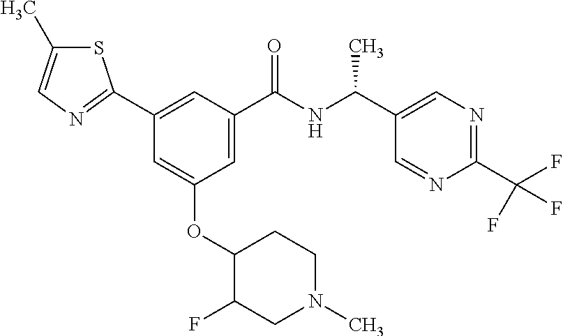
C1=C(C(NC(C2=CN=C(C(F)(F)F)N=C2)C)=O)C=C(C2=NC=C(C)S2)C=C1OC1C(F)CN(C)CC1
